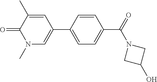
O=C1N(C)C=C(C2=CC=C(C(N3CC(O)C3)=O)C=C2)C=C1C
